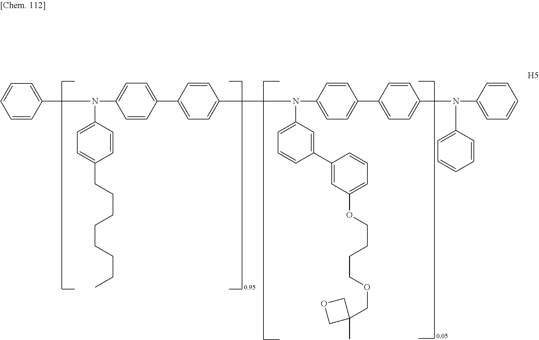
C1=CC(N(C2=CC=C(CCCCCCCC)C=C2)C2=CC=C(C3=CC=C(N(C4=CC=C(C5=CC=C(N(C6=CC=CC=C6)C6=CC=CC=C6)C=C5)C=C4)C4=CC=CC(C5=CC(OCCCCOCC6(C)COC6)=CC=C5)=C4)C=C3)C=C2)=CC=C1
